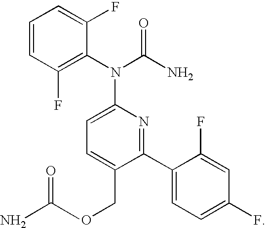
C1=CC(F)=C(N(C(N)=O)C2=CC=C(CO)C(C3=CC=C(F)C=C3F)=N2)C(F)=C1.CC(N)=O
